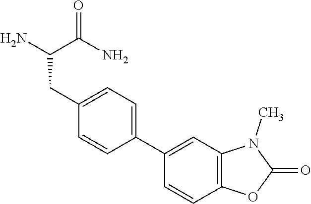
C12=C(C=C(C3=CC=C(CC(N)C(N)=O)C=C3)C=C1)N(C)C(=O)O2
